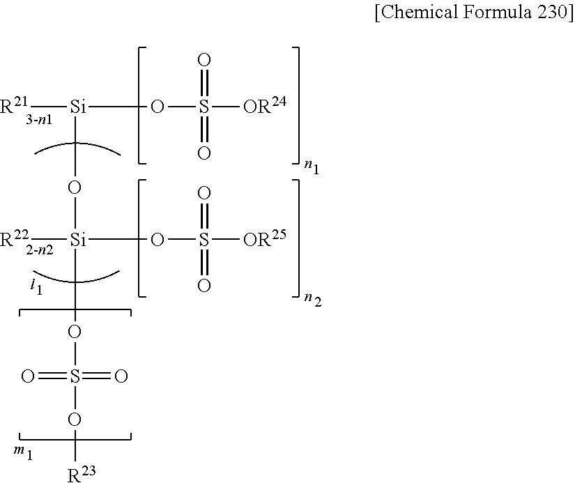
[R21][Si](O[Si]([R22])(OS(=O)(=O)[OR25])OS(=O)(=O)O[R23])OS(=O)(=O)[OR24]
